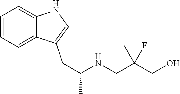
C1=CC=C2C(=C1)NC=C2CC(NCC(CO)(C)F)C
